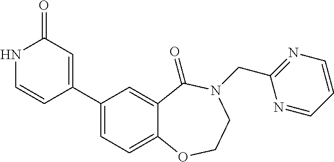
C1(C2=CC(=O)NC=C2)=CC=C2C(=C1)C(=O)N(CC1=NC=CC=N1)CCO2
